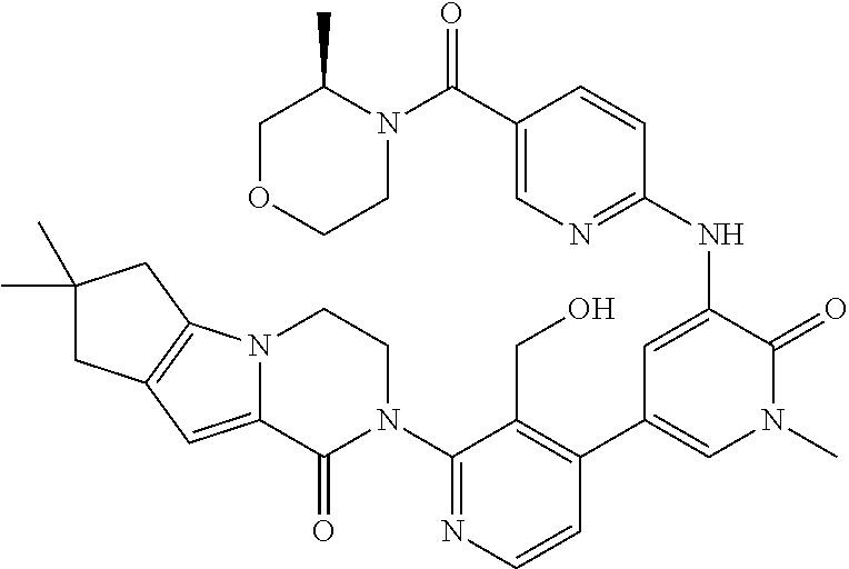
C1=CN=C(N2CCN3C(=CC4=C3CC(C)(C)C4)C2=O)C(CO)=C1C1=CN(C)C(=O)C(NC2=NC=C(C(N3C(C)COCC3)=O)C=C2)=C1
